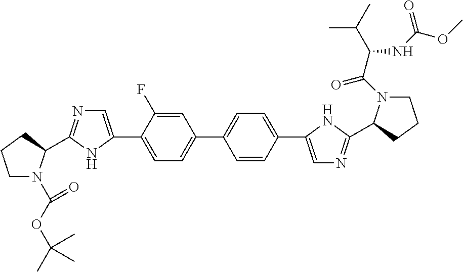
C1=C(F)C(C2=CN=C(C3N(C(=O)OC(C)(C)C)CCC3)N2)=CC=C1C1=CC=C(C2=CN=C(C3N(C(=O)C(C(C)C)NC(OC)=O)CCC3)N2)C=C1
